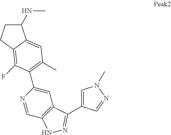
C12=C(F)C(C3=CC4=C(C=N3)NN=C4C3=CN(C)N=C3)=C(C)C=C1C(NC)CC2
